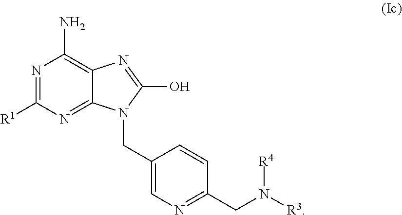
C1=CC(CN2C3=NC([R1])=NC(N)=C3N=C2O)=CN=C1CN([R4])[R3]
